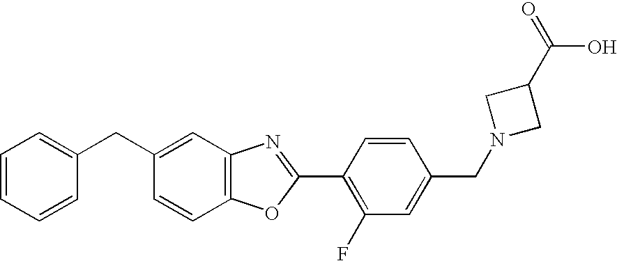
C1=CC(CC2=CC=CC=C2)=CC2=C1OC(C1=C(F)C=C(CN3CC(C(=O)O)C3)C=C1)=N2
